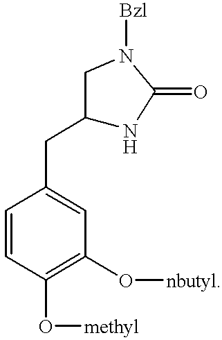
C1=CC(O[methyl])=C(O[nbutyl])C=C1CC1NC(=O)N([Bzl])C1
